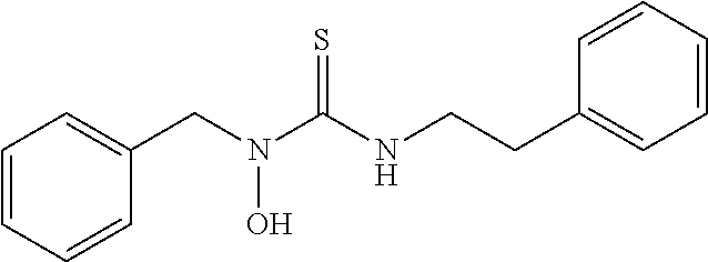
C1(CN(C(NCCC2=CC=CC=C2)=S)O)=CC=CC=C1
